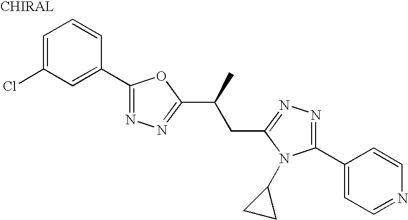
C1=C(Cl)C=C(C2=NN=C(C(CC3=NN=C(C4=CC=NC=C4)N3C3CC3)C)O2)C=C1
